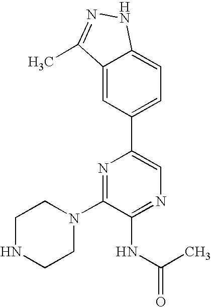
C1(N2CCNCC2)=NC(C2=CC=C3C(=C2)C(C)=NN3)=CN=C1NC(=O)C
